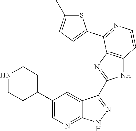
N1CCC(C2=CN=C3C(=C2)C(C2=NC4=C(N2)C=CN=C4C2=CC=C(C)S2)=N[N H]3)CC1
